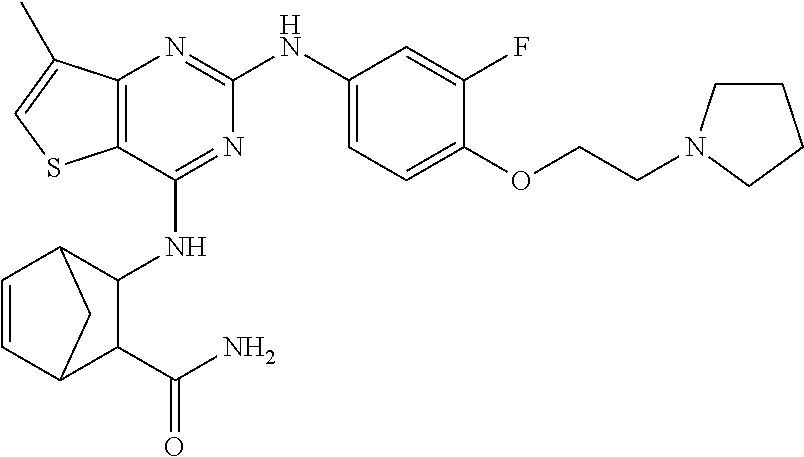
C12=C(C(NC3C4C=CC(C3C(N)=O)C4)=NC(NC3=CC=C(OCCN4CCCC4)C(F)=C3)=N1)SC=C2C
